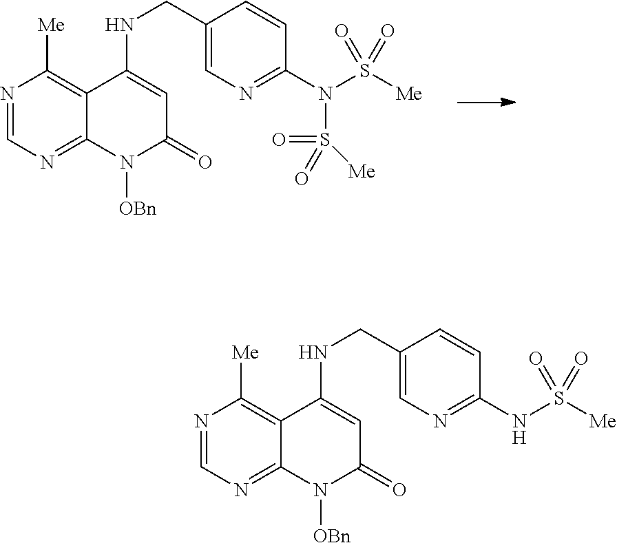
N1=CN=C2C(=C1[Me])C(NCC1=CN=C(N(S([Me])(=O)=O)S(=O)([Me])=O)C=C1)=CC(=O)N2[OBn].N1=CN=C2C(=C1[Me])C(NCC1=CN=C(NS([Me])(=O)=O)C=C1)=CC(=O)N2[OBn]
